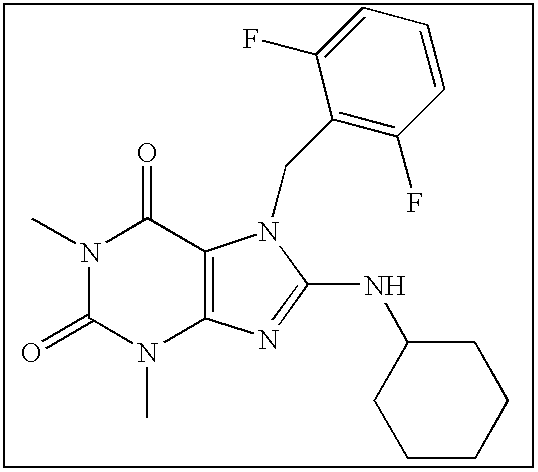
CN1C(=O)N(C)C2=C(C1=O)N(CC1=C(F)C=CC=C1F)C(NC1CCCCC1)=N2
